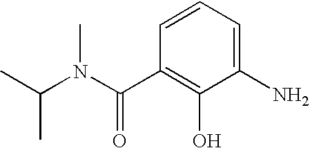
C1(N)=CC=CC(C(N(C(C)C)C)=O)=C1O
